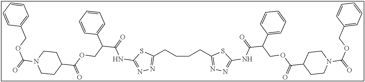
C1(CCCCC2=NN=C(NC(C(COC(C3CCN(C(=O)OCC4=CC=CC=C4)CC3)=O)C3=CC=CC=C3)=O)S2)=NN=C(NC(C(COC(C2CCN(C(=O)OCC3=CC=CC=C3)CC2)=O)C2=CC=CC=C2)=O)S1
